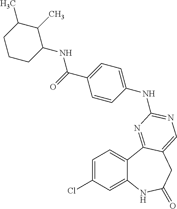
C1=C(Cl)C=C2C(=C1)C1=NC(NC3=CC=C(C(=O)NC4C(C)C(C)CCC4)C=C3)=NC=C1CC(=O)N2
